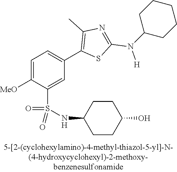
C1=C([MeO])C(S(NC2CCC(O)CC2)(=O)=O)=CC(C2=C(C)N=C(N([H])C3CCCCC3)S2)=C1
